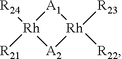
[Rh]1([R24])([R21])[A2][Rh]([R23])([R22])[A1]1
